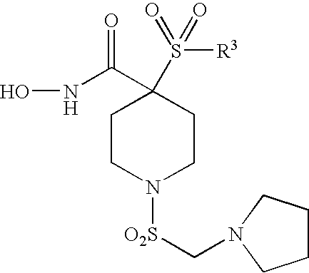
ONC(C1(S([R3])(=O)=O)CCN([O2S]CN2CCCC2)CC1)=O
